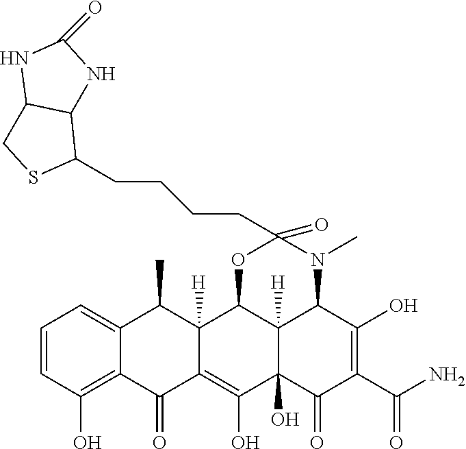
C1=CC(O)=C2C(=C1)C(C)C1([H])C(=C(O)C3(O)C4([H])C1OC(=O)(CCCCC1C5C(CS1)NC(=O)N5)N(C)C4C(O)=C(C(N)=O)C3=O)C2=O
